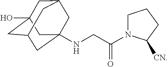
N(CC(N1CCCC1[CN])=O)C12CC3CC(O)(CC(C1)C3)C2
